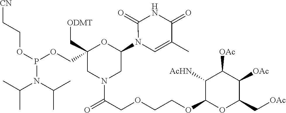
C1(N2C=C(C)C(=O)NC2=O)OC(COP(OCC[CN])N(C(C)C)C(C)C)(C[ODMT])CN(C(COCCOC2OC(C[OAc])C([OAc])C([OAc])C2[AcHN])=O)C1
